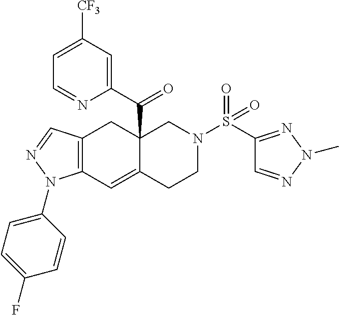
C12=C(C=C3C(C(C4=CC([CF3])=CC=N4)=O)(C1)CN(S(C1=NN(C)N=C1)(=O)=O)CC3)N(C1=CC=C(F)C=C1)N=C2
